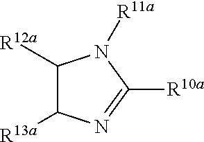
C1([R12a])C([R13a])N=C([R10a])N1[R11a]
